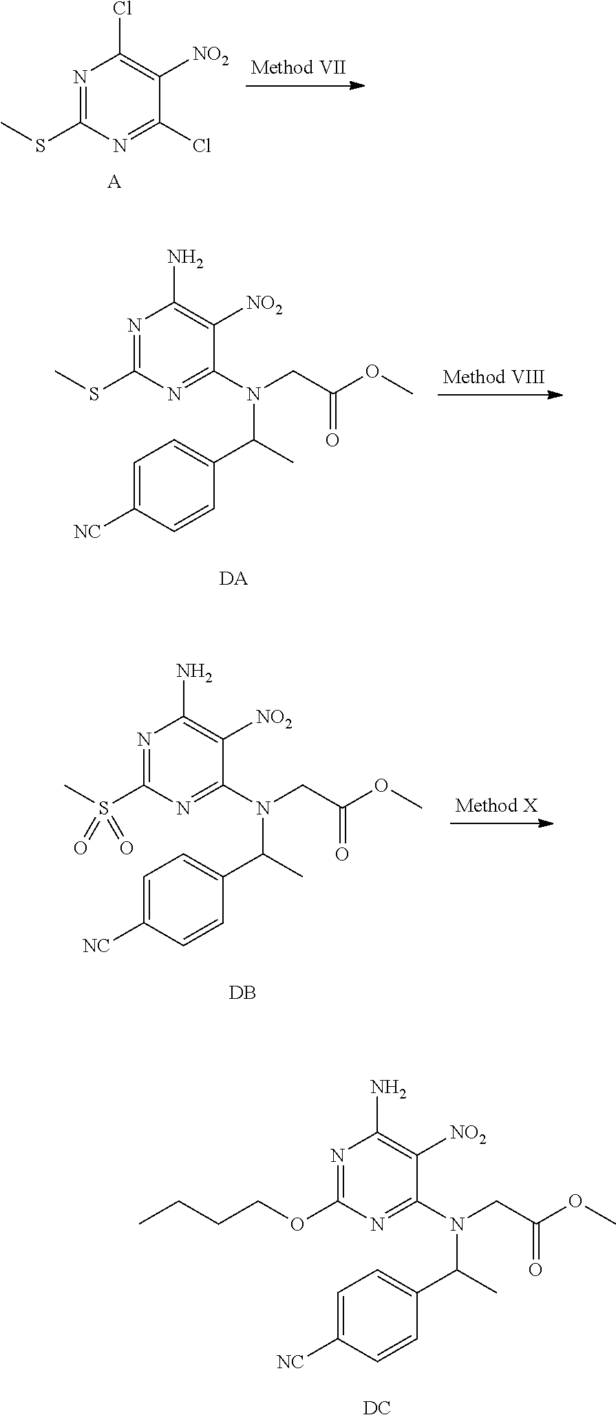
N1=C(SC)N=C(Cl)C([NO2])=C1Cl.[A].N1=C(SC)N=C(N(CC(OC)=O)C(C)C2=CC=C([NC])C=C2)C([NO2])=C1N.[DA].N1=C(S(C)(=O)=O)N=C(N(CC(OC)=O)C(C)C2=CC=C([NC])C=C2)C([NO2])=C1N.[DB].N1=C(OCCCC)N=C(N(CC(OC)=O)C(C)C2=CC=C([NC])C=C2)C([NO2])=C1N.[DC]
